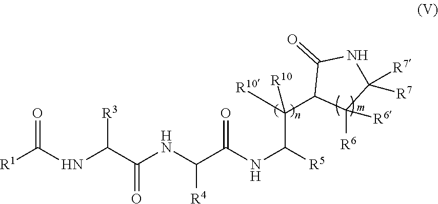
C(C(=O)NC(C(NC([R5])C([R10])(C1C([R6])([R6])C([R7])([R7])NC1=O)[R10])=O)[R4])(NC([R1])=O)[R3]
